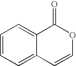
C1=CC=C2C(=C1)C(=O)OC=C2
